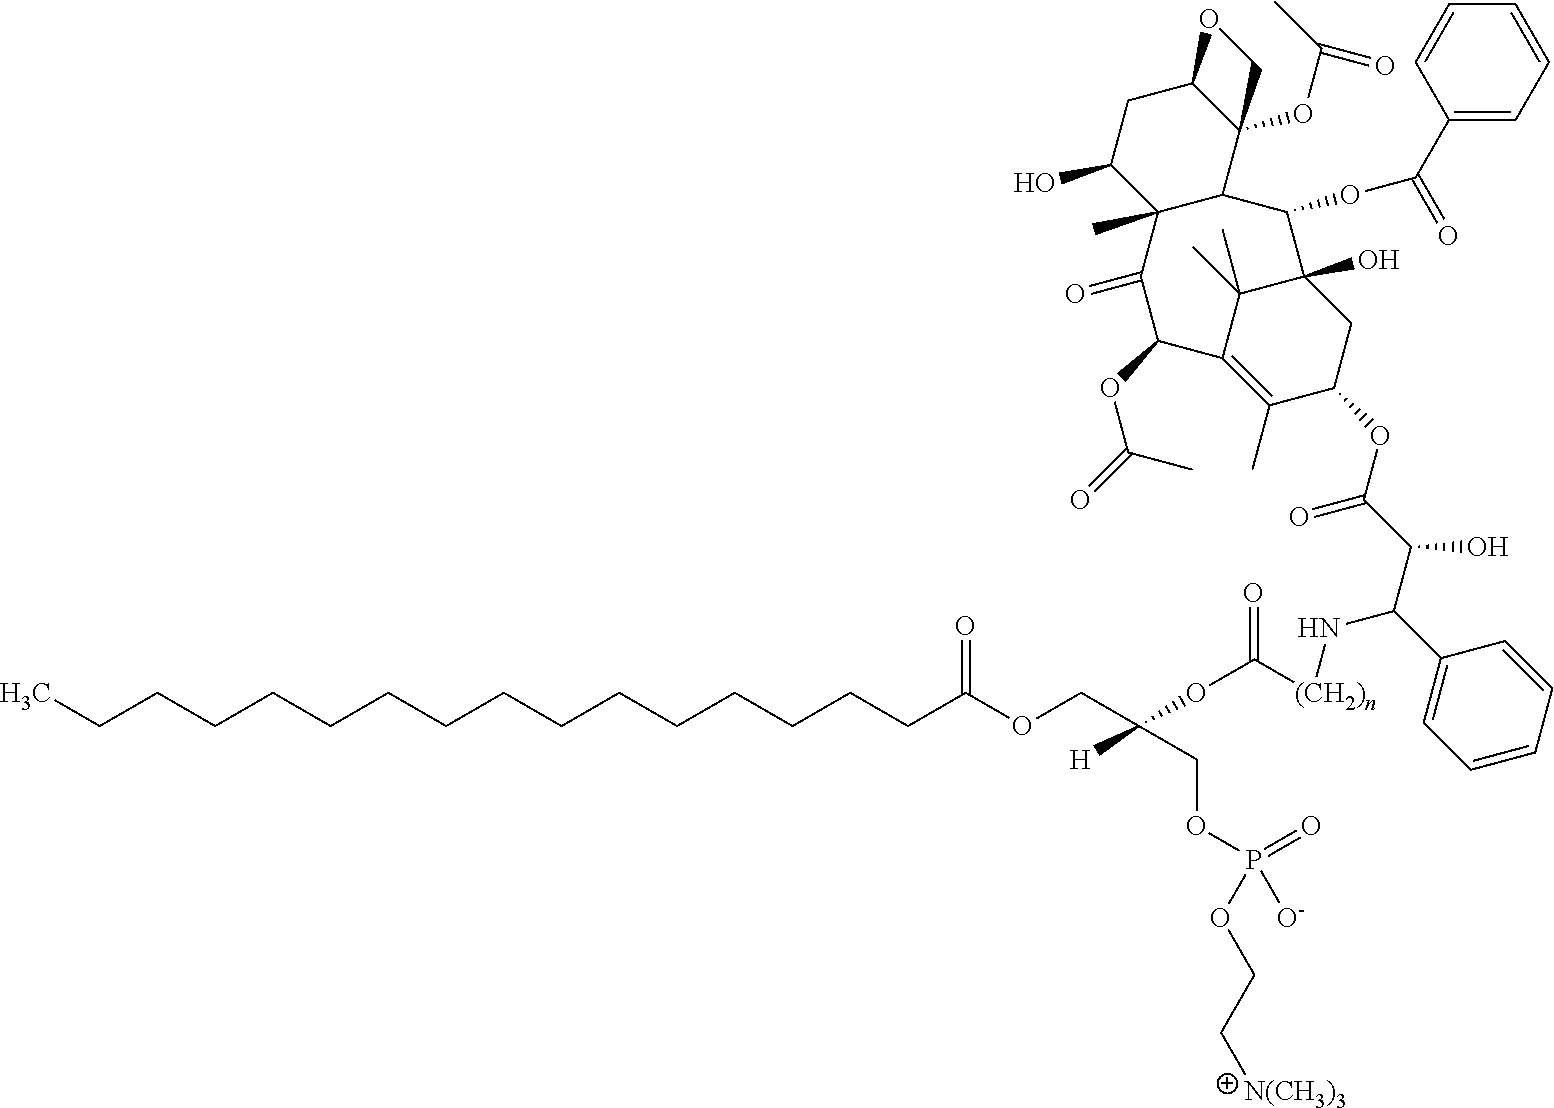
CCCCCCCCCCCCCCCCC(OCC(COP(=O)([O-])OCC[N(CH3)3])(OC([(CH2)n]NC(C(O)C(OC1CC2(O)C(C)(C)C(=C1C)C(OC(C)=O)C(=O)C1(C)C(C2OC(=O)C2=CC=CC=C2)C2(OC(C)=O)C(CC1O)OC2)=O)C1=CC=CC=C1)=O)[H])=O
